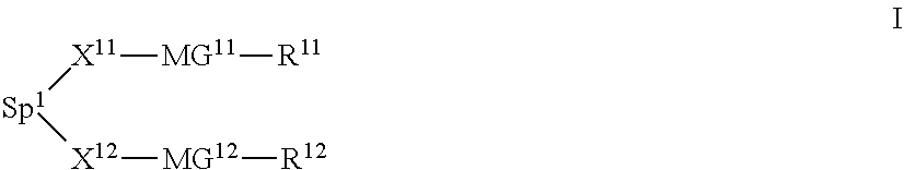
[X11]([MG11][R11])[Sp1][X12][MG12][R12]
